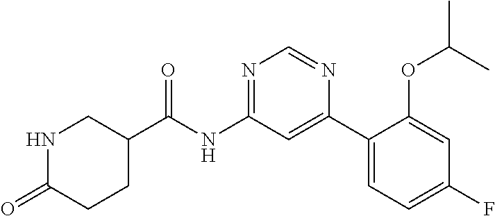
C1C(C(NC2=NC=NC(C3=CC=C(F)C=C3OC(C)C)=C2)=O)CNC(=O)C1
